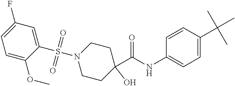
C1=CC(C(C)(C)C)=CC=C1NC(C1(O)CCN(S(C2=CC(F)=CC=C2OC)(=O)=O)CC1)=O
